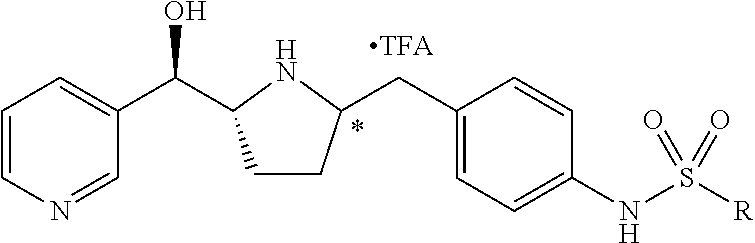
C1=CN=CC(C(O)C2CCC(CC3=CC=C(NS([R])(=O)=O)C=C3)N2)=C1
